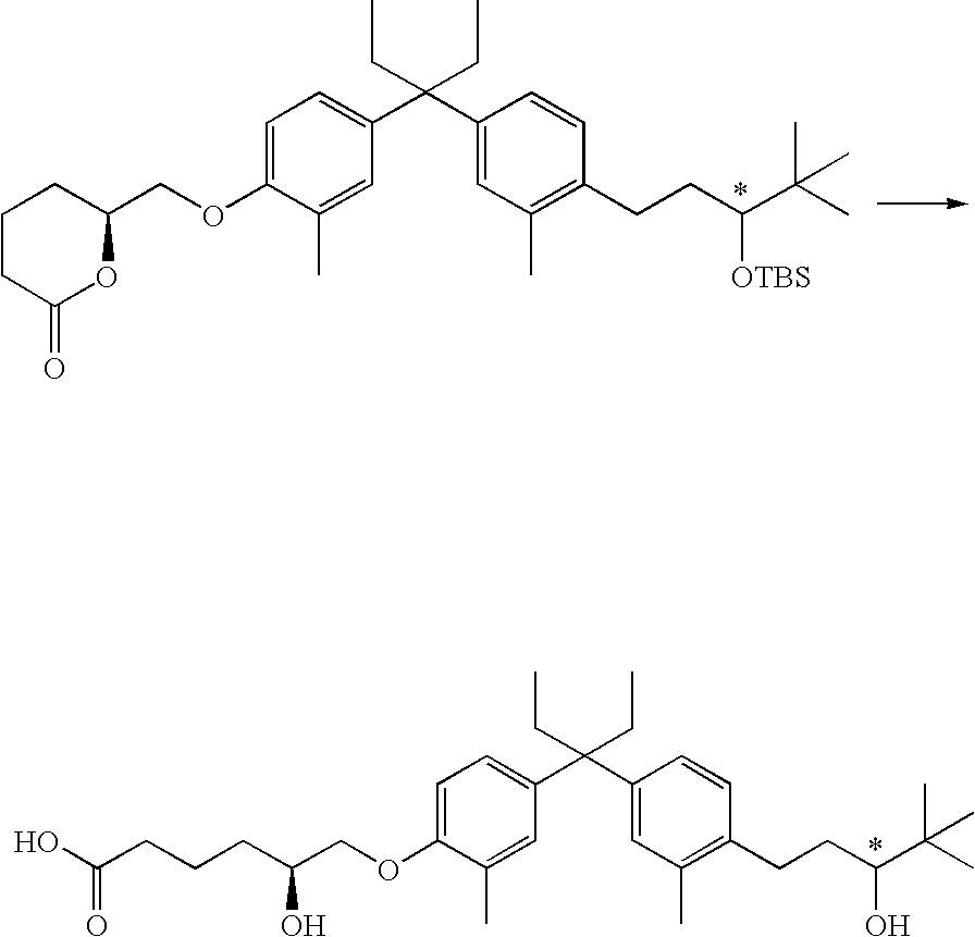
C1=C(OCC(CCCC(O)=O)O)C(C)=CC(C(C2=CC(C)=C(CCC(O)C(C)(C)C)C=C2)(CC)CC)=C1.C1=C(OCC2CCCC(=O)O2)C(C)=CC(C(C2=CC(C)=C(CCC([OTBS])C(C)(C)C)C=C2)(CC)CC)=C1
